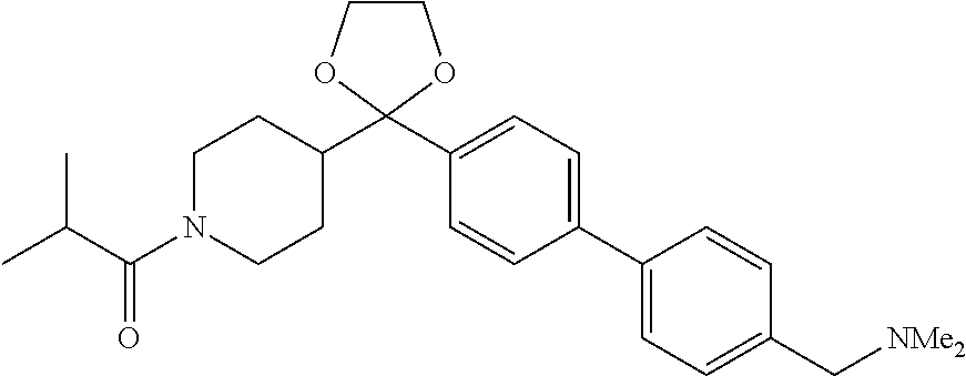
C1(C2(C3CCN(C(C(C)C)=O)CC3)OCCO2)=CC=C(C2=CC=C(C[NMe2])C=C2)C=C1
